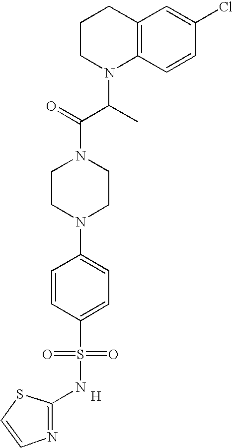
C1CN(C(C)C(=O)N2CCN(C3=CC=C(S(=O)(=O)NC4=NC=CS4)C=C3)CC2)C2=C(C1)C=C(Cl)C=C2.[H]
